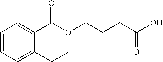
C1=CC=C(CC)C(C(OCCCC(O)=O)=O)=C1
